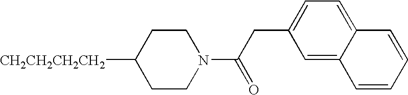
[CH2CH2CH2CH2]C1CCN(C(=O)CC2=CC=C3C(=C2)C=CC=C3)CC1
